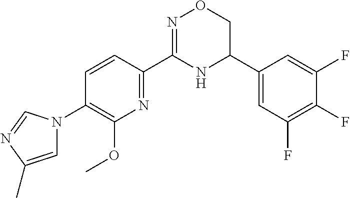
C1=CC(C2=NOCC(C3=CC(F)=C(F)C(F)=C3)N2)=NC(OC)=C1N1C=C(C)N=C1
